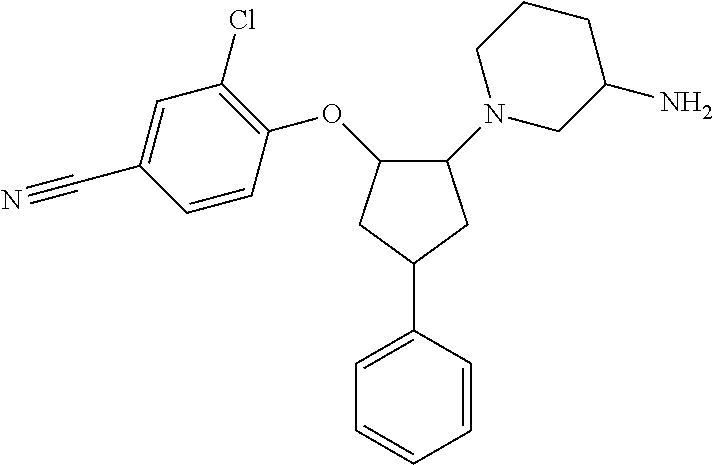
C1=CC=CC(C2CC(OC3=C(Cl)C=C(C#N)C=C3)C(N3CC(N)CCC3)C2)=C1
